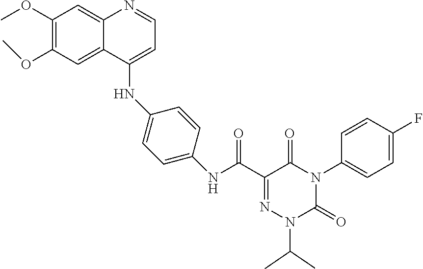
C1(OC)=C(OC)C=C2C(=C1)N=CC=C2NC1=CC=C(NC(C2=NN(C(C)C)C(=O)N(C3=CC=C(F)C=C3)C2=O)=O)C=C1
